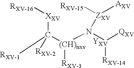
[XXV](C([RXV-1])([RXV-2])[(CH)nxv](N([ZXV]([AXV])[RXV-15])[YXV]([RXV-14])[QXV])[RXV-3])[RXV-16]
